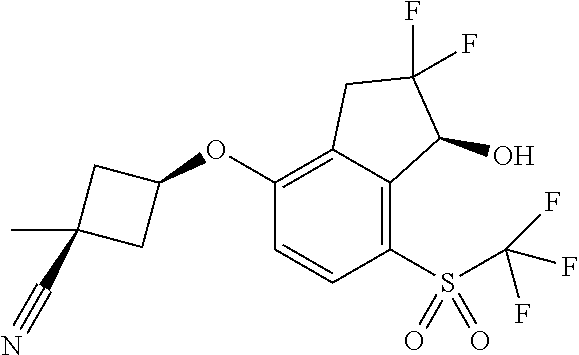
C1(OC2CC(C)(C#N)C2)=C2C(=C(S(=O)(=O)C(F)(F)F)C=C1)C(O)C(F)(F)C2
